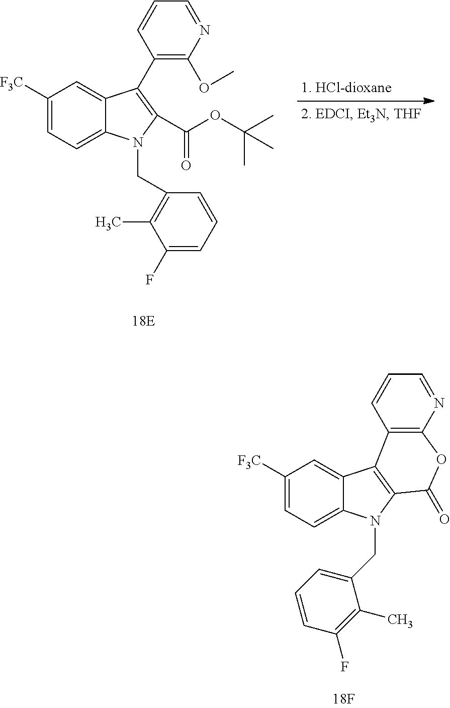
C12=CC([F3C])=CC=C1N(CC1=CC=CC(F)=C1C)C1=C2C2=C(N=CC=C2)OC1=O.C12=CC([F3C])=CC=C1N(CC1=C(C)C(F)=CC=C1)C(C(OC(C)(C)C)=O)=C2C1=C(OC)N=CC=C1
